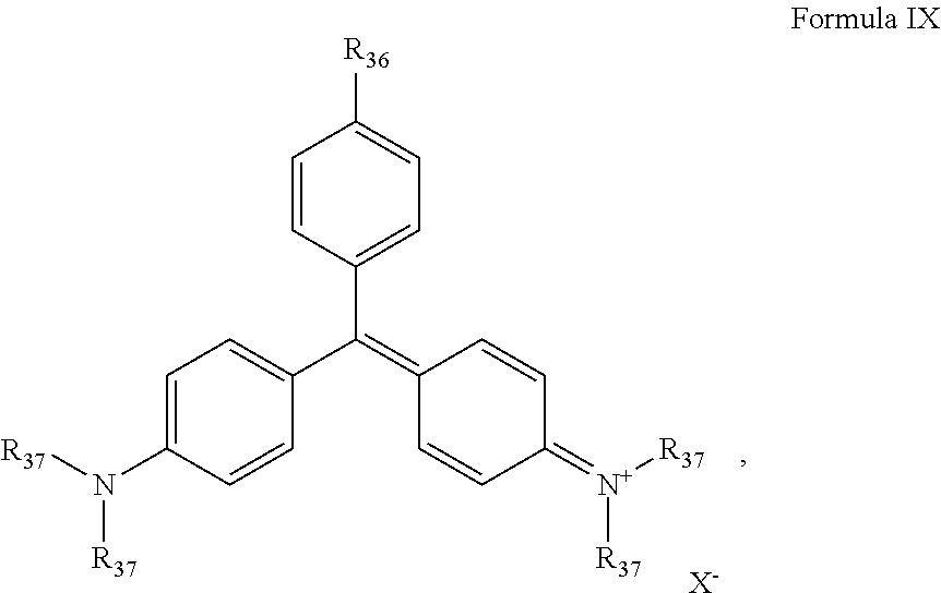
C(C1=CC=C(N([R37])[R37])C=C1)(=C1C=CC(=[N+]([R37])[R37])C=C1)C1=CC=C([R36])C=C1.[X-]
